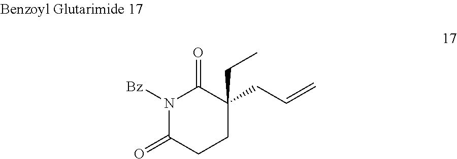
N1([Bz])C(=O)CCC(CC)(CC=C)C1=O
